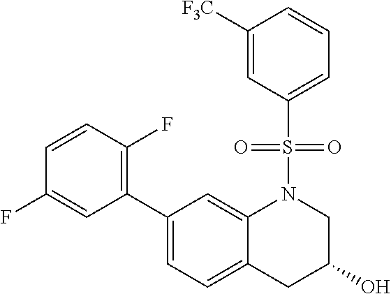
C1([F3C])=CC(S(=O)(=O)N2C3=CC(C4=C(F)C=CC(F)=C4)=CC=C3CC(O)C2)=CC=C1
